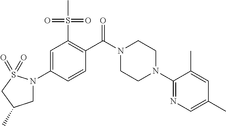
C1=C(N2CC(C)CS2(=O)=O)C=CC(C(N2CCN(C3=NC=C(C)C=C3C)CC2)=O)=C1S(C)(=O)=O
